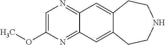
C1(OC)=CN=C2C(=N1)C=C1C(=C2)CCNCC1
